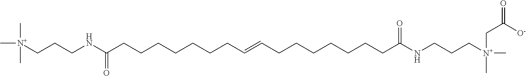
C(CCNC(CCCCCCCC=CCCCCCCCC(NCCC[N+](C)(C)CC([O-])=O)=O)=O)[N+](C)(C)C
